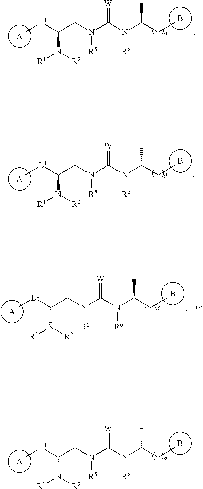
[A].B.C[L1]C(CN(C(N(C(CC)C)[R6])=[W])[R5])N([R2])[R1].[A].B.C[L1]C(CN(C(N(C(CC)C)[R6])=[W])[R5])N([R2])[R1].[A].B.C[L1]C(CN(C(N(C(CC)C)[R6])=[W])[R5])N([R2])[R1].[A].B.C[L1]C(CN(C(N(C(CC)C)[R6])=[W])[R5])N([R2])[R1]
